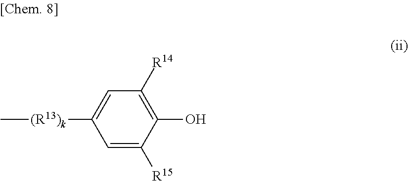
C1([R15])=CC([(R13)k]C)=CC([R14])=C1O
